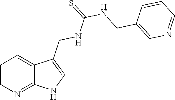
C1=CN=C2C(=C1)C(CNC(NCC1=CN=CC=C1)=S)=CN2
